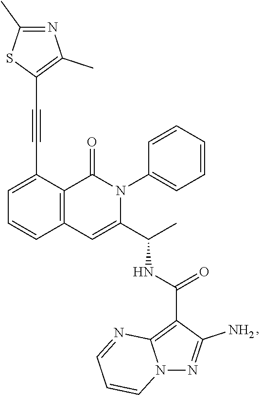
C1=C(C#CC2=C(C)N=C(C)S2)C2=C(C=C1)C=C(C(C)NC(=O)C1=C3N(N=C1N)C=CC=N3)N(C1=CC=CC=C1)C2=O
